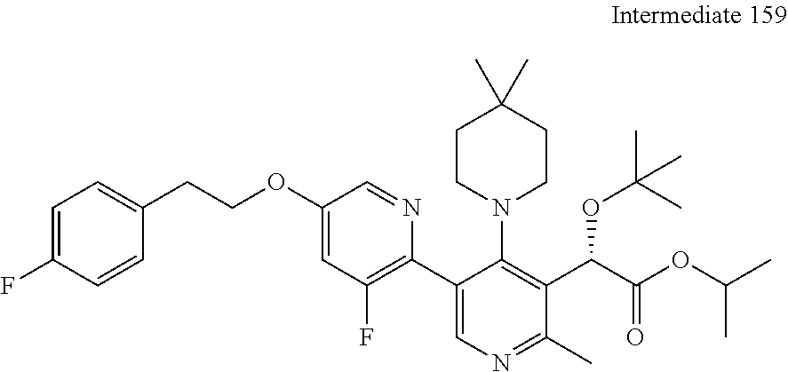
C1=C(F)C=CC(CCOC2=CC(F)=C(C3=CN=C(C)C(C(C(OC(C)C)=O)OC(C)(C)C)=C3N3CCC(C)(C)CC3)N=C2)=C1
